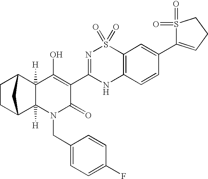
C1CC2C3([H])C([H])(C1C2)C(O)=C(C1=NS(=O)(=O)C2=C(N1)C=CC(C1=CCCS1(=O)=O)=C2)C(=O)N3CC1=CC=C(F)C=C1
